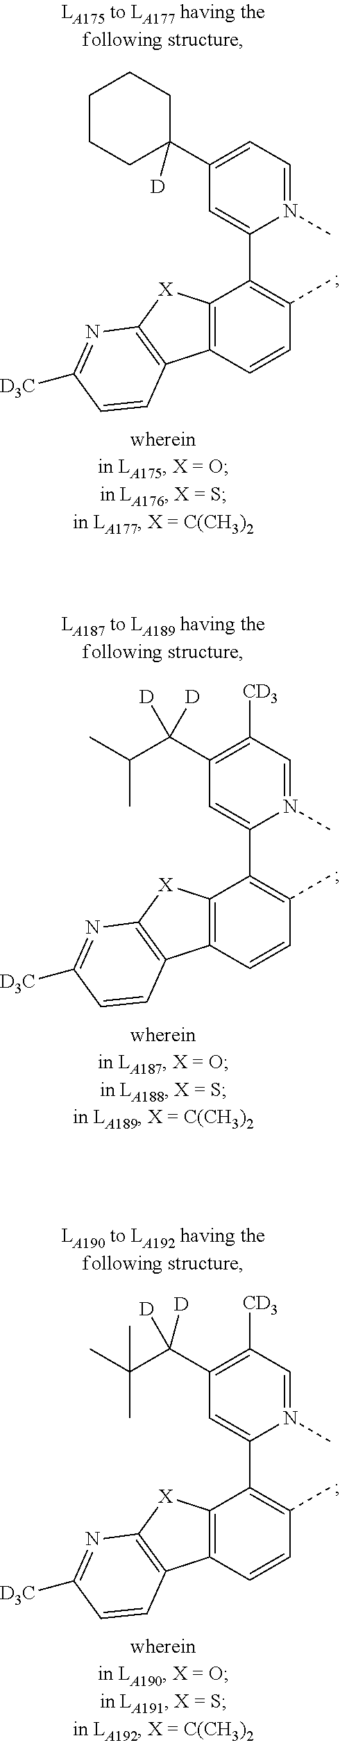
C1=C(C2([D])CCCCC2)C=C(C2=C(C)C=CC3=C2[X]C2=C3C=CC([D3C])=N2)N(C)=C1.C1([CD3])=C(C(C(C)C)([D])[D])C=C(C2=C(C)C=CC3=C2[X]C2=C3C=CC([D3C])=N2)N(C)=C1.C1([CD3])=C(C(C(C)(C)C)([D])[D])C=C(C2=C(C)C=CC3=C2[X]C2=C3C=CC([D3C])=N2)N(C)=C1
